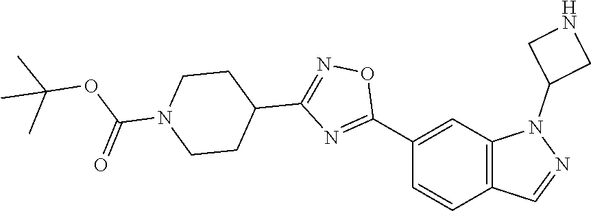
C1(C2=NC(C3CCN(C(=O)OC(C)(C)C)CC3)=NO2)=CC2=C(C=C1)C=NN2C1CNC1
